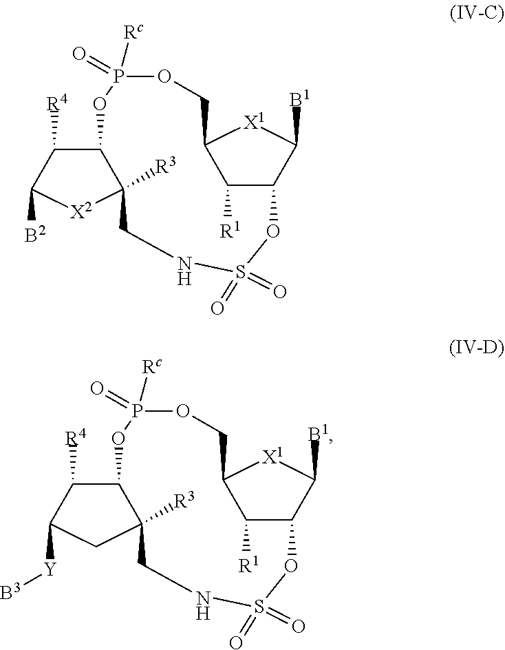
C1([R4])C2C([R3])([X2]C1[B2])CNS(=O)(=O)OC1C([R1])C([X1]C1[B1])COP(=O)([Rc])O2.C1([R4])C2C([R3])(CC1[Y][B3])CNS(=O)(=O)OC1C([R1])C([X1]C1[B1])COP(=O)([Rc])O2
